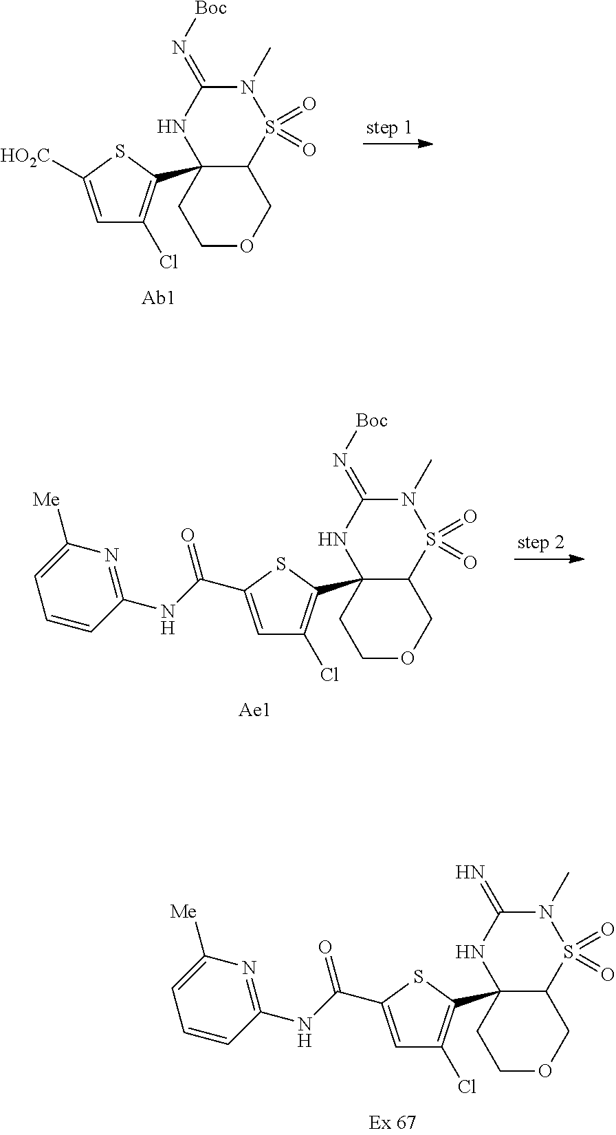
C12(C3=C(Cl)C=C(C(NC4=NC([Me])=CC=C4)=O)S3)C(S(=O)(=O)N(C)C(=N)N1)COCC2.C12(C3=C(Cl)C=C([HO2C])S3)C(S(=O)(=O)N(C)C(=N[Boc])N1)COCC2.C12(C3=C(Cl)C=C(C(NC4=NC([Me])=CC=C4)=O)S3)C(S(=O)(=O)N(C)C(=N[Boc])N1)COCC2
